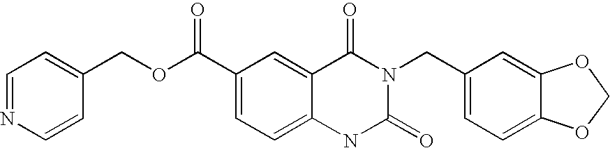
C1=NC=CC(COC(C2=CC=C3C(=C2)C(=O)N(CC2=CC=C4C(=C2)OCO4)C(=O)N3)=O)=C1
